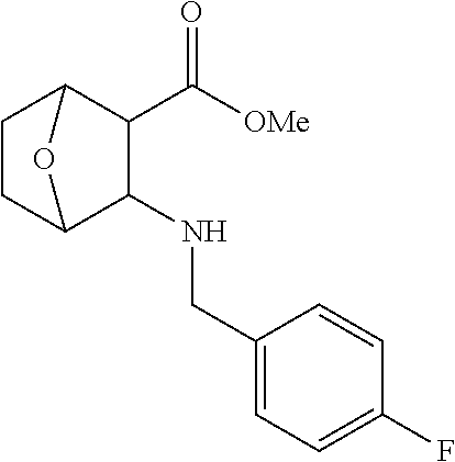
C1(C([OMe])=O)C2CCC(C1NCC1=CC=C(F)C=C1)O2
